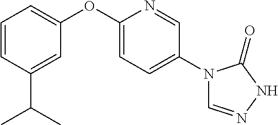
C1=CC(C(C)C)=CC(OC2=CC=C(N3C=NNC3=O)C=N2)=C1
